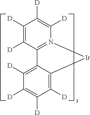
C12=N(C([D])=C([D])C([D])=C1[D])[Ir]C1=C([D])C([D])=C([D])C([D])=C21
